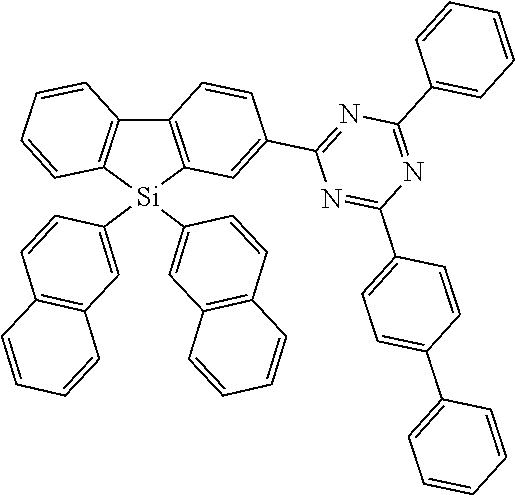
C12=C([Si](C3=CC4=C(C=C3)C=CC=C4)(C3=CC4=C(C=C3)C=CC=C4)C3=C1C=CC(C1=NC(C4=CC=CC=C4)=NC(C4=CC=C(C5=CC=CC=C5)C=C4)=N1)=C3)C=CC=C2
